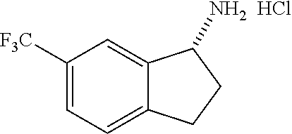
Cl.C1([F3C])=CC=C2C(=C1)C(N)CC2
